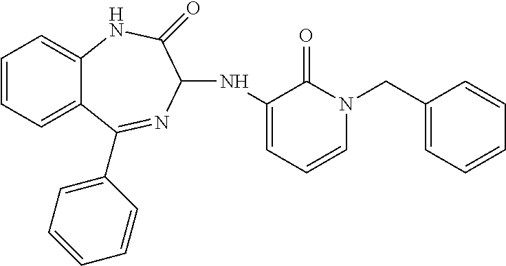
C1=CC=C2C(=C1)NC(=O)C(NC1=CC=CN(CC3=CC=CC=C3)C1=O)N=C2C1=CC=CC=C1
